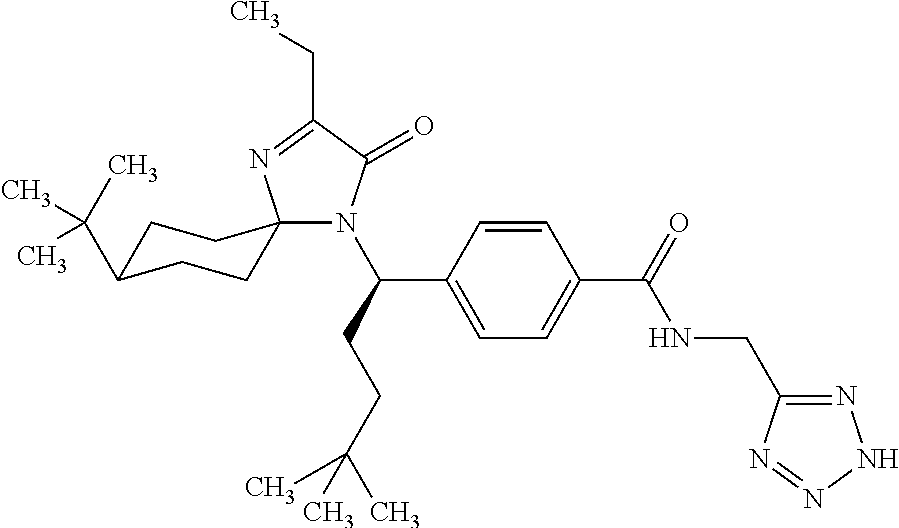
N1(C(CCC(C)(C)C)C2=CC=C(C(=O)NCC3=NNN=N3)C=C2)C(=O)C(CC)=NC12CCC(C(C)(C)C)CC2
